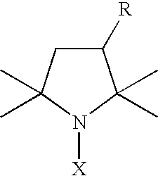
C1([R])CC(C)(C)N([X])C1(C)C
